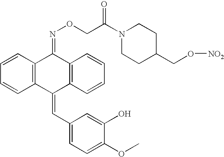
C12=C(C(=CC3=CC=C(OC)C(O)=C3)C3=C(C1=NOCC(N1CCC(CO[NO2])CC1)=O)C=CC=C3)C=CC=C2
